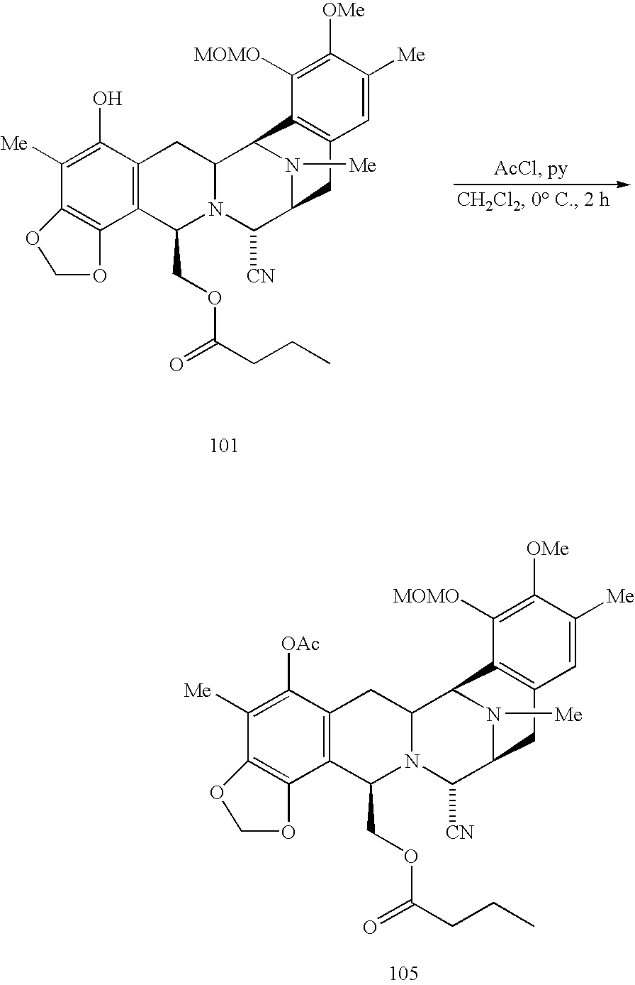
C1([Me])=C([OAc])C2=C(C(COC(=O)CCC)N3C(C2)C2C4=C(C=C([Me])C([OMe])=C4[MOMO])CC(C3[CN])N2[Me])C2=C1OCO2.C1([Me])=C(O)C2=C(C(COC(=O)CCC)N3C(C2)C2C4=C(C=C([Me])C([OMe])=C4[MOMO])CC(C3[CN])N2[Me])C2=C1OCO2
